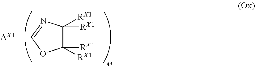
C1([RX1])([RX1])C([RX1])([RX1])N=C([AX1])O1.[M]
